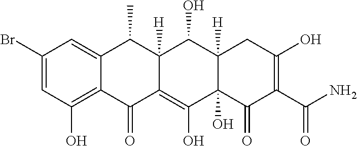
C1(Br)=CC(O)=C2C(=C1)C(C)C1([H])C(=C(O)C3(O)C([H])(C1O)CC(O)=C(C(N)=O)C3=O)C2=O
